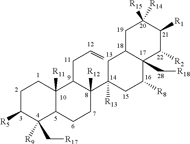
C1C([R5])C([R9])(C[R17])C2C([R11])(C1)C(CC=C)C(C1([R13])CC3C(C[R18])(C([R8])C1)C([R2])C([R1])C([R15])([R14])C3)([R12])CC2
